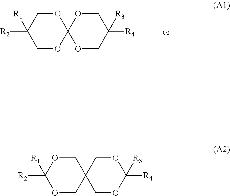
C1OC2(OCC1([R2])[R1])OCC([R4])([R3])CO2.O1CC2(COC1([R2])[R1])COC([R4])([R3])OC2
